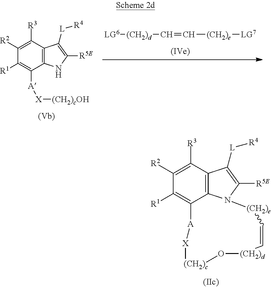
C12=C3C([R3])=C([R2])C([R1])=C1[A][X][(CH2)c]O[(CH2)d]C=C[(CH2)e]N2C([R5E])=C3[L][R4].[LG6][(CH2)d]C=C[(CH2)e][LG7].C12=C(C([R3])=C([R2])C([R1])=C1[A][X][(CH2)cOH])C([L][R4])=C([R5E])N2
